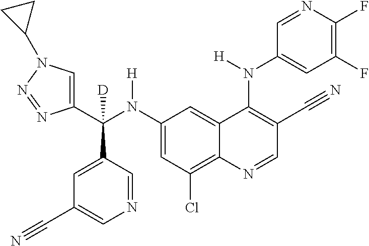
C1(N(C(C2=CN(C3CC3)N=N2)(C2=CC(C#N)=CN=C2)[D])[H])=CC(Cl)=C2C(=C1)C(N(C1=CC(F)=C(F)N=C1)[H])=C(C#N)C=N2
